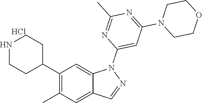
C1(C2CCNCC2)=C(C)C=C2C(=C1)N(C1=CC(N3CCOCC3)=NC(C)=N1)N=C2.Cl
